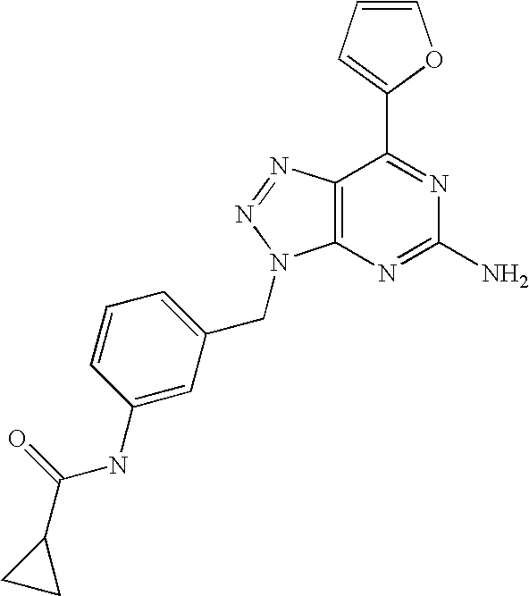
C1=CC=C(C2=NC(N)=NC3=C2N=NN3CC2=CC=CC(NC(C3CC3)=O)=C2)O1
